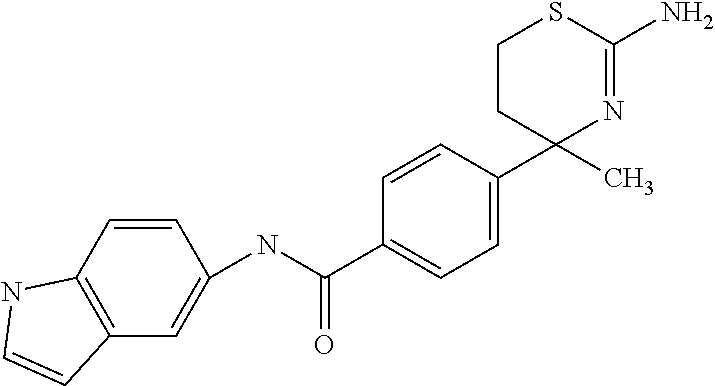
CC1(C2=CC=C(C(=O)NC3=CC4=C(C=C3)NC=C4)C=C2)N=C(N)SCC1
